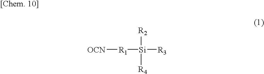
[OCN][R1][Si]([R3])([R2])[R4]
